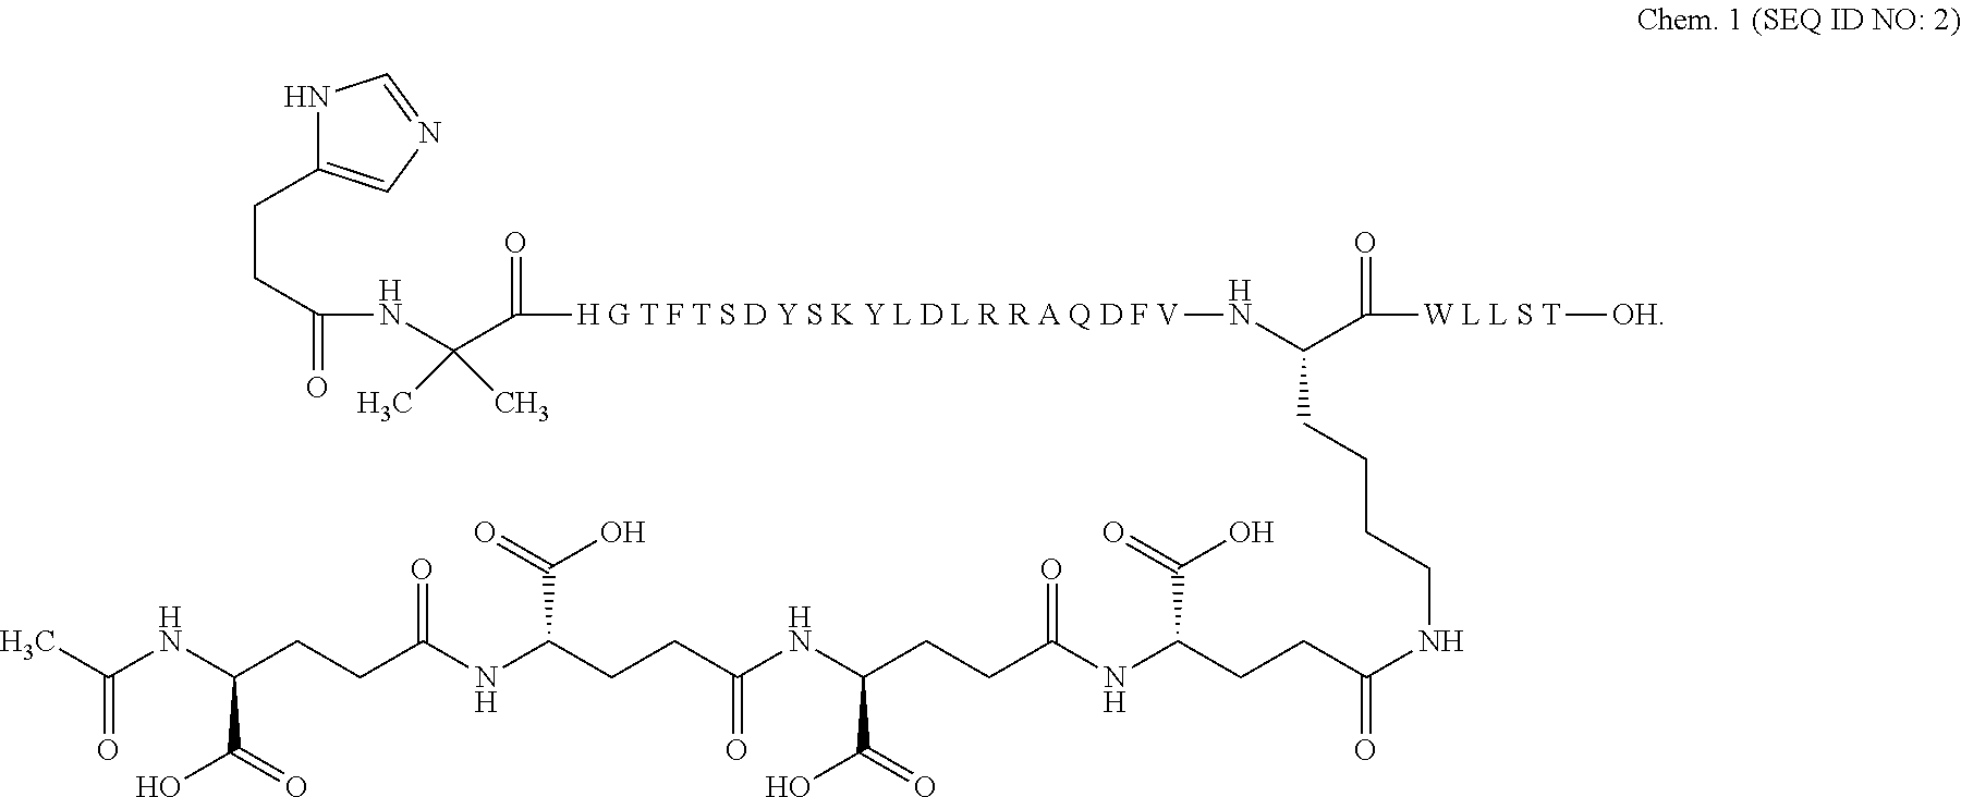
N1C(CCC(=O)NC(C([H G T F T S D Y S K Y L D L R R A Q D F V]NC(CCCCNC(CCC(NC(CCC(NC(CCC(NC(CCC(C(O)=O)NC(=O)C)=O)C(=O)O)=O)C(=O)O)=O)C(=O)O)=O)C(=O)[W L L S T][OH])=O)(C)C)=CN=C1
